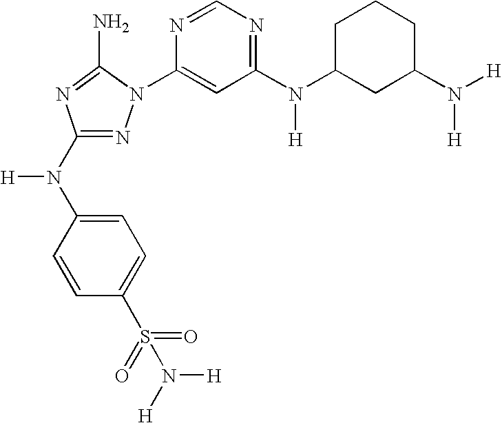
N1=C(N(C2=CC=C(S(=O)(=O)N([H])[H])C=C2)[H])N=C(N)N1C1=CC(N(C2CCCC(N([H])[H])C2)[H])=NC=N1
